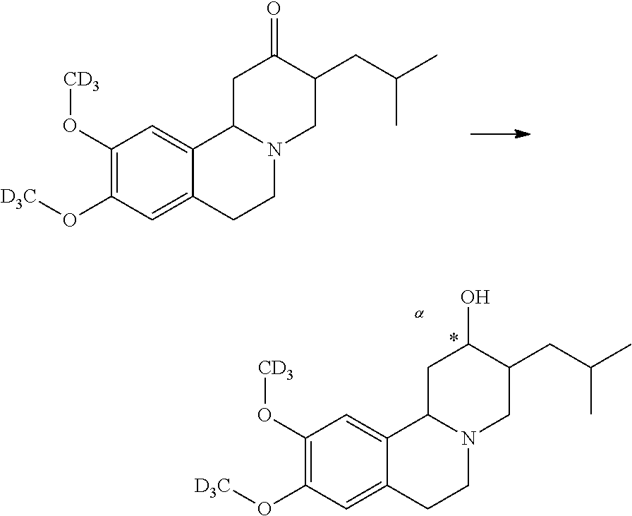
C1(O[CD3])=C(O[D3C])C=C2C(=C1)C1N(CC2)CC(CC(C)C)C(=O)C1.C1(O[CD3])=C(O[D3C])C=C2C(=C1)C1N(CC2)CC(CC(C)C)C(O)C1
